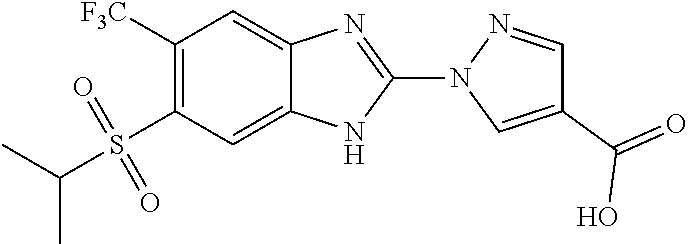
C1([F3C])=C(S(=O)(=O)C(C)C)C=C2C(=C1)N=C(N1C=C(C(=O)O)C=N1)N2
